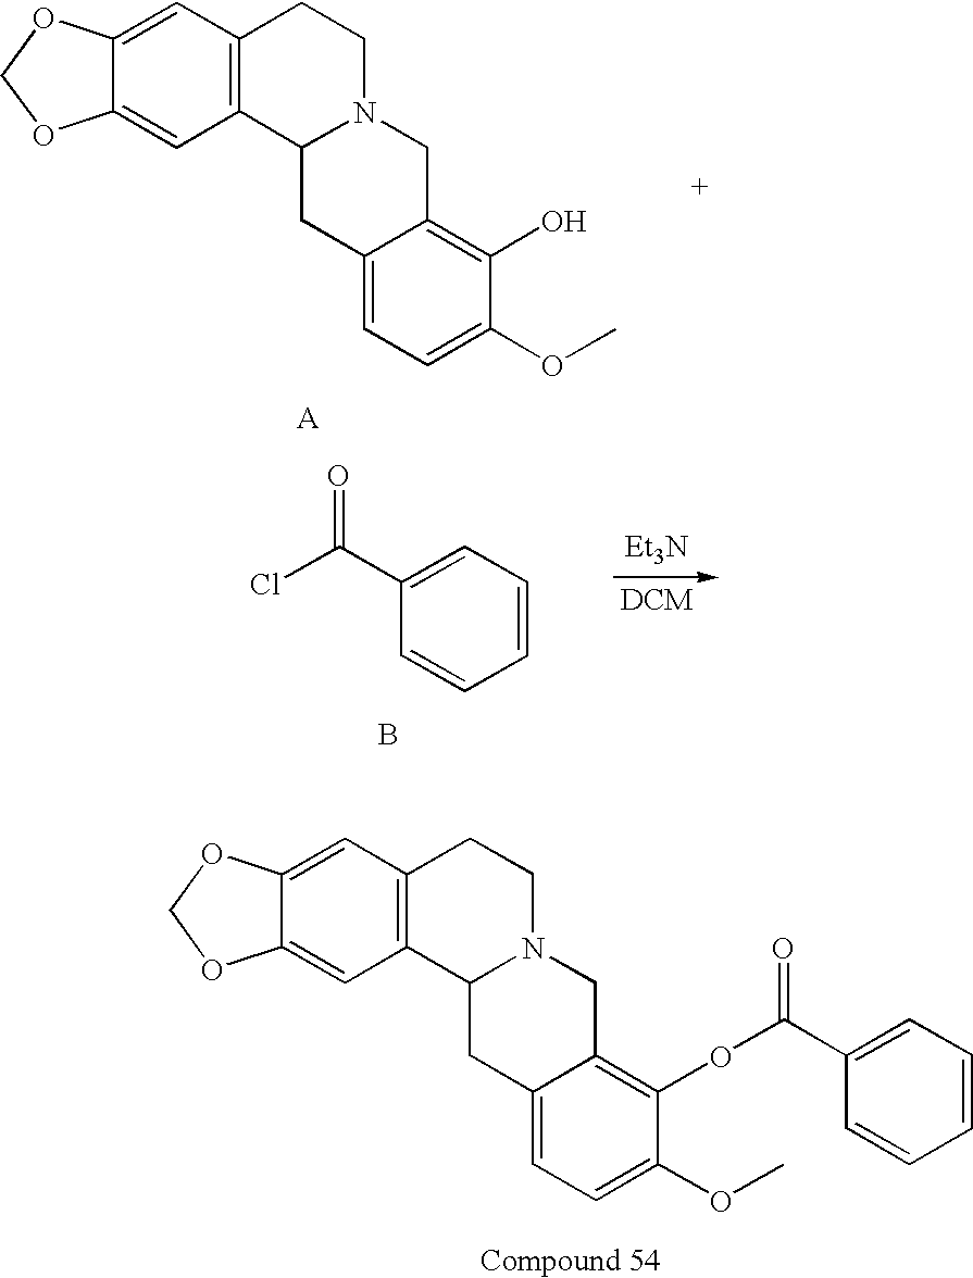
C12=C(C=C3C(=C1)OCO3)CCN1C2CC2=CC=C(OC)C(O)=C2C1.[Et3N].C1=CC=C(C(Cl)=O)C=C1.B.C12=C(C=C3C(=C1)OCO3)CCN1C2CC2=CC=C(OC)C(OC(C3=CC=CC=C3)=O)=C2C1
